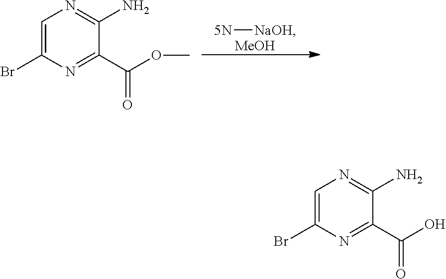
C1=C(Br)N=C(C(O)=O)C(N)=N1.C1=C(Br)N=C(C(OC)=O)C(N)=N1.[5N][NaOH].[MeOH]
